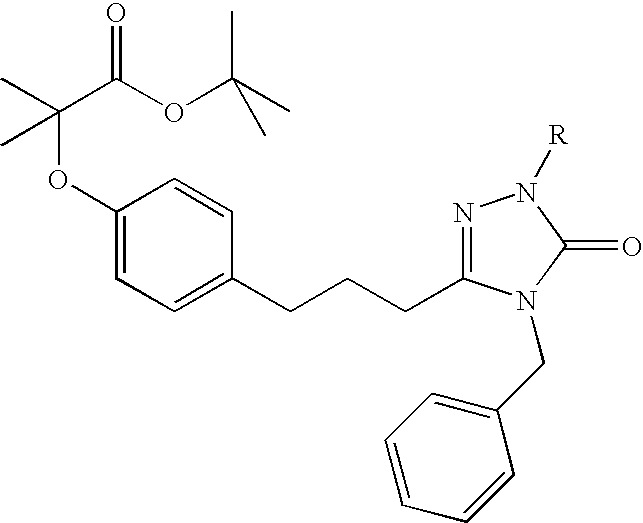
C1(OC(C)(C(OC(C)(C)C)=O)C)=CC=C(CCCC2=NN([R])C(=O)N2CC2=CC=CC=C2)C=C1
